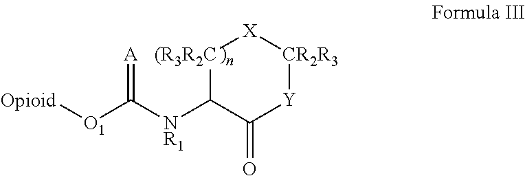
[Opioid][O1]C([NR1]C1C(=O)[Y][CR2R3][X][(R3R2C]1)=[A]
